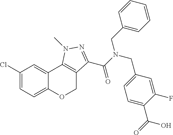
C1(Cl)=CC=C2C(=C1)C1=C(CO2)C(C(N(CC2=CC=C(C(O)=O)C(F)=C2)CC2=CC=CC=C2)=O)=NN1C
